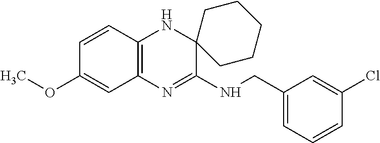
C1=CC2=C(C=C1OC)N=C(NCC1=CC=CC(Cl)=C1)C1(N2)CCCCC1
